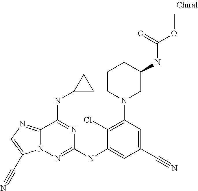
C12=NC=C(C#N)N1N=C(NC1=CC(C#N)=CC(N3CC(NC(OC)=O)CCC3)=C1Cl)N=C2NC1CC1
